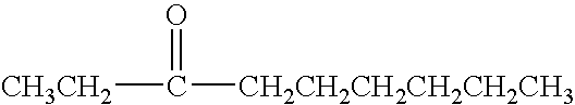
[CH3CH2]C(=O)[CH2CH2CH2CH2CH2CH3]
